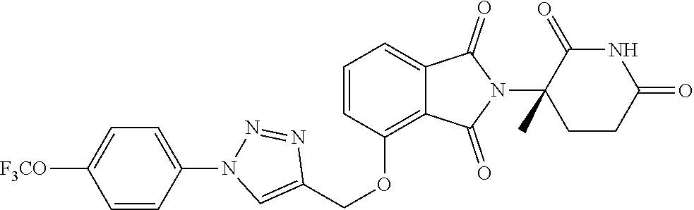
C1(OCC2=CN(C3=CC=C([F3CO])C=C3)N=N2)=C2C(=CC=C1)C(=O)N(C1(C)CCC(=O)NC1=O)C2=O
